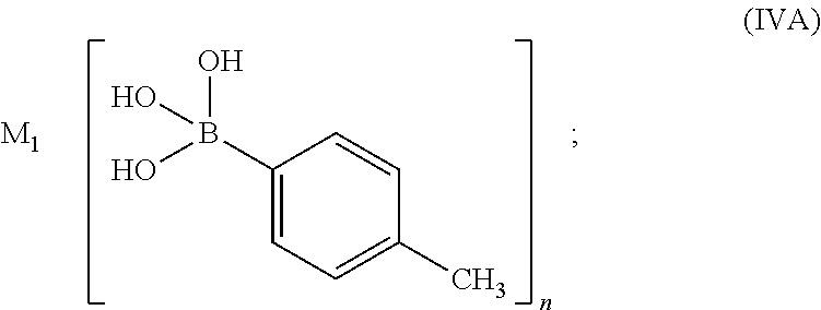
C1(B(O)(O)O)=CC=C(C)C=C1.[M1]
